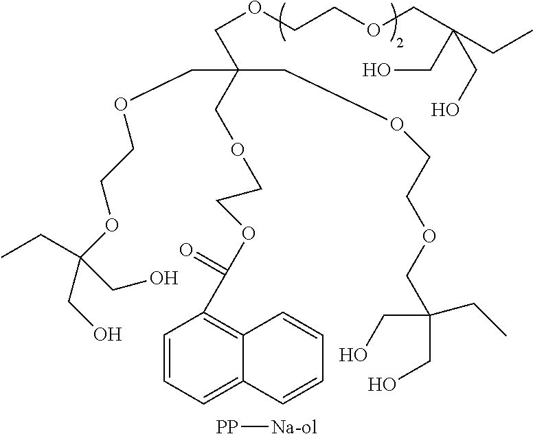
C(OCCOCC(CO)(CO)CC)C(COCCOC(C1=C2C(=CC=C1)C=CC=C2)=O)(COCCOCC(CO)(CO)CC)COCCOC(CO)(CC)CO.[PP][Na-ol]
